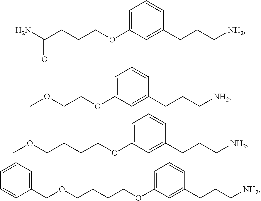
C(OC1=CC=CC(CCC[NH2])=C1)CCC(N)=O.C(OC1=CC=CC(CCC[NH2])=C1)COC.C(OC1=CC=CC(CCC[NH2])=C1)CCCOC.C(OC1=CC=CC(CCC[NH2])=C1)CCCOCC1=CC=CC=C1
